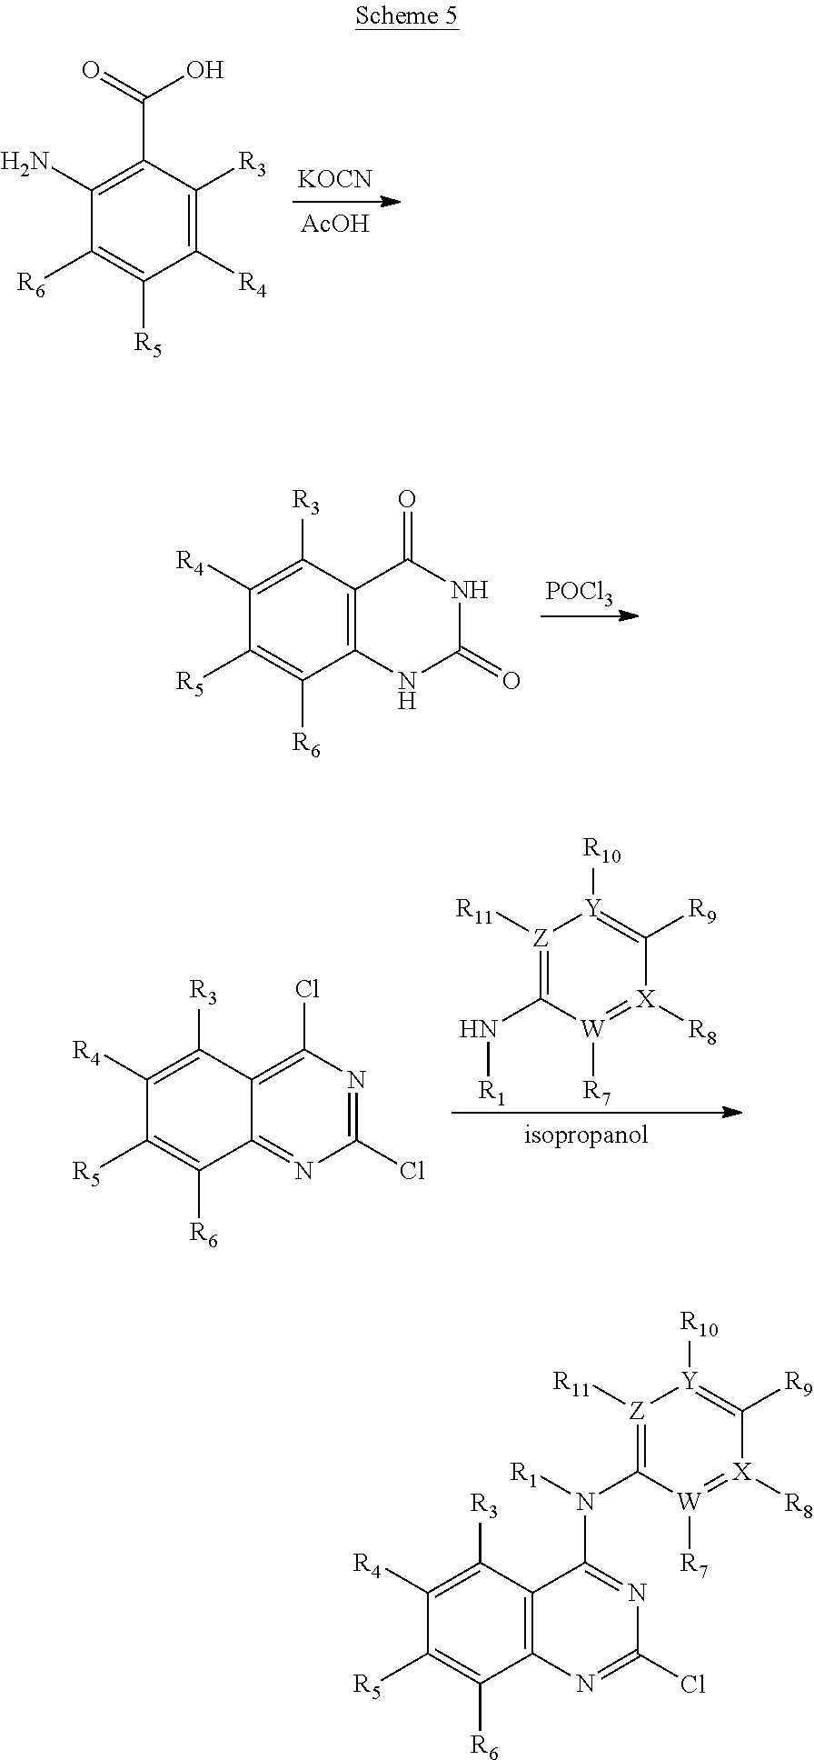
C1(N)=C(C(=O)O)C([R3])=C([R4])C([R5])=C1[R6].[KOCN].[AcOH].C1([R4])=C([R3])C2=C(C([R6])=C1[R5])NC(=O)NC2=O.[POCl3].C1([R4])=C([R3])C2=C(Cl)N=C(Cl)N=C2C([R6])=C1[R5].[Z]1([R11])=C(N[R1])[W]([R7])=[X]([R8])C([R9])=[Y]1[R10].C1([R4])=C([R3])C2=C(C([R6])=C1[R5])N=C(Cl)N=C2N(C1=[Z]([R11])[Y]([R10])=C([R9])[X]([R8])=[W]1[R7])[R1]
